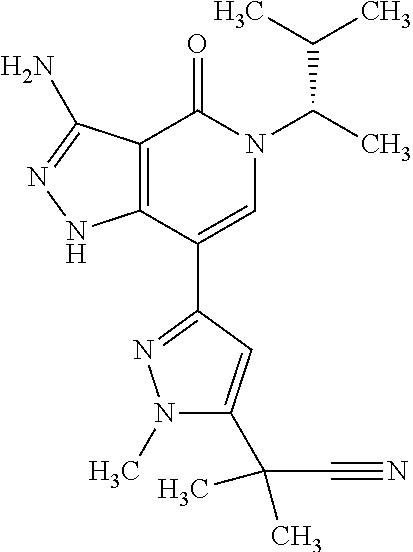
C12=C(C(C3=NN(C)C(C(C#N)(C)C)=C3)=CN(C(C)C(C)C)C1=O)NN=C2N
